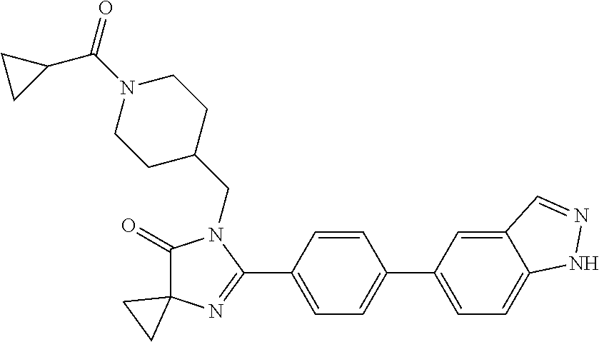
C1(=O)C2(N=C(C3=CC=C(C4=CC=C5C(=C4)C=NN5)C=C3)N1CC1CCN(C(=O)C3CC3)CC1)CC2
